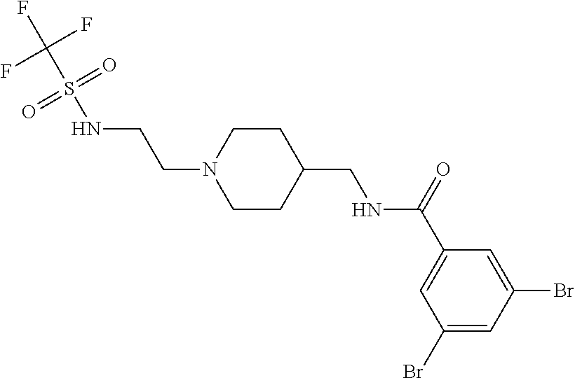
C1(Br)=CC(Br)=CC(C(=O)NCC2CCN(CCNS(C(F)(F)F)(=O)=O)CC2)=C1
